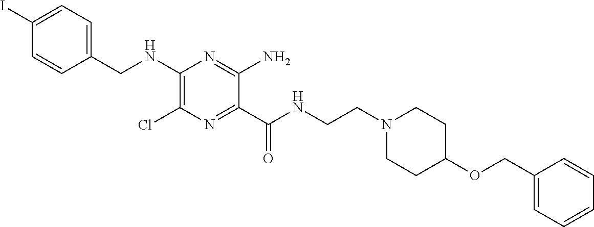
C1=C(I)C=CC(CNC2=C(Cl)N=C(C(NCCN3CCC(OCC4=CC=CC=C4)CC3)=O)C(N)=N2)=C1
